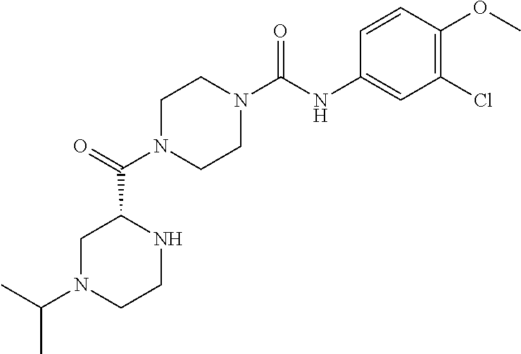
C1N(C(C2CN(C(C)C)CCN2)=O)CCN(C(NC2=CC(Cl)=C(OC)C=C2)=O)C1
